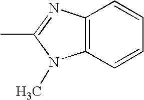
C12=C(N=C(C)N1C)C=CC=C2
